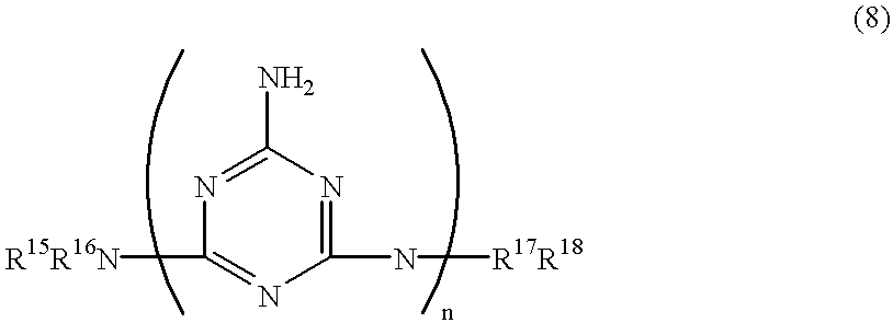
C1([R15R16N])=NC(N[R17R18])=NC(N)=N1
